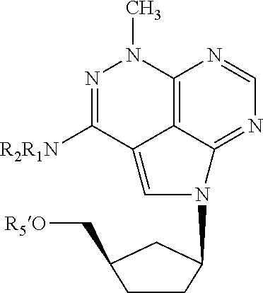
C12=C3C(=NC=N1)N(C1CCC(C[R5O])C1)C=C3C([R2R1N])=NN2C
